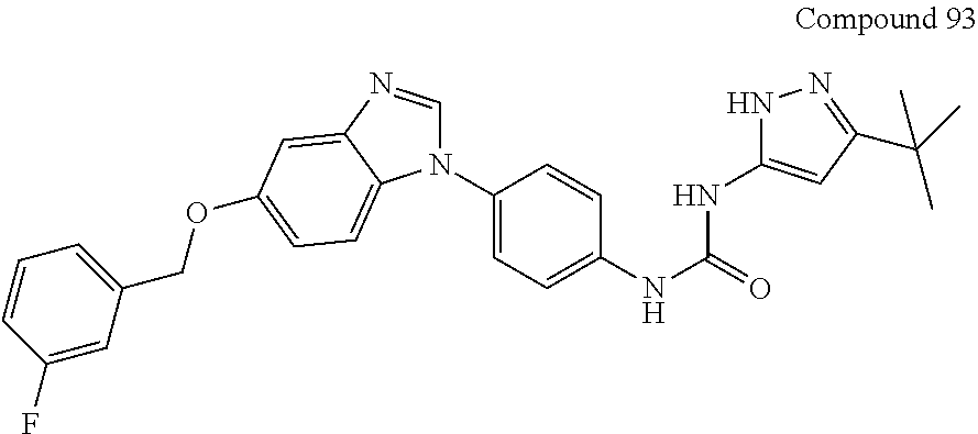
C1(N2C=NC3=CC(OCC4=CC=CC(F)=C4)=CC=C23)=CC=C(NC(=O)NC2=CC(C(C)(C)C)=NN2)C=C1
